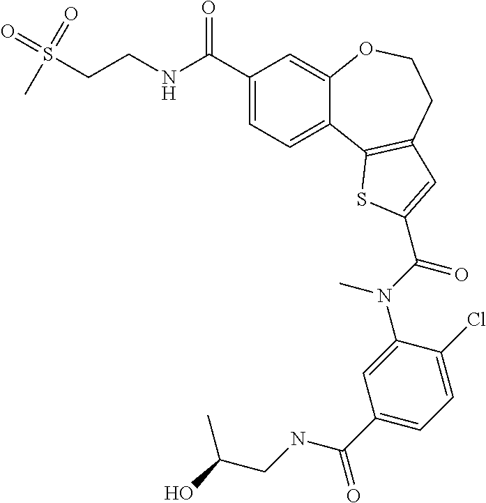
S(CCNC(C1=CC=C2C(=C1)OCCC1=C2SC(C(N(C2=CC(C(=O)NCC(O)C)=CC=C2Cl)C)=O)=C1)=O)(=O)(=O)C
